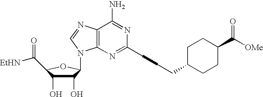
C1(O)C(O)C(C([EtHN])=O)OC1N1C2=C(N=C1)C(N)=NC(CCCC1CCC(C([OMe])=O)CC1)=N2
